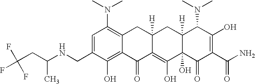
N(CC1=CC(N(C)C)=C2C(=C1O)C(=O)C1=C(O)C3(O)C([H])(CC1([H])C2)C(N(C)C)C(O)=C(C(N)=O)C3=O)C(CC(F)(F)F)C
